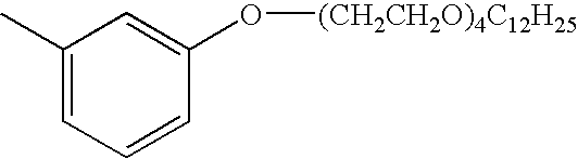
C1(C)=CC=CC(O[(CH2CH2O)4C12H25])=C1
